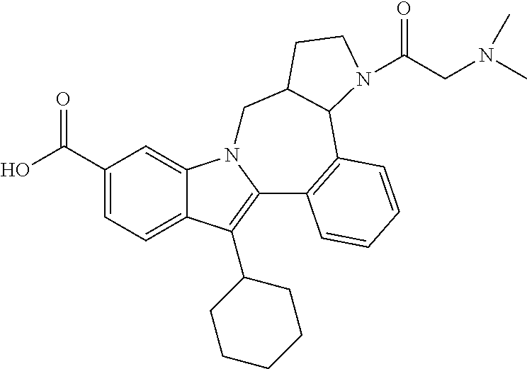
OC(C1=CC=C2C(=C1)N1C(=C2C2CCCCC2)C2=C(C3C(C1)CCN3C(CN(C)C)=O)C=CC=C2)=O
